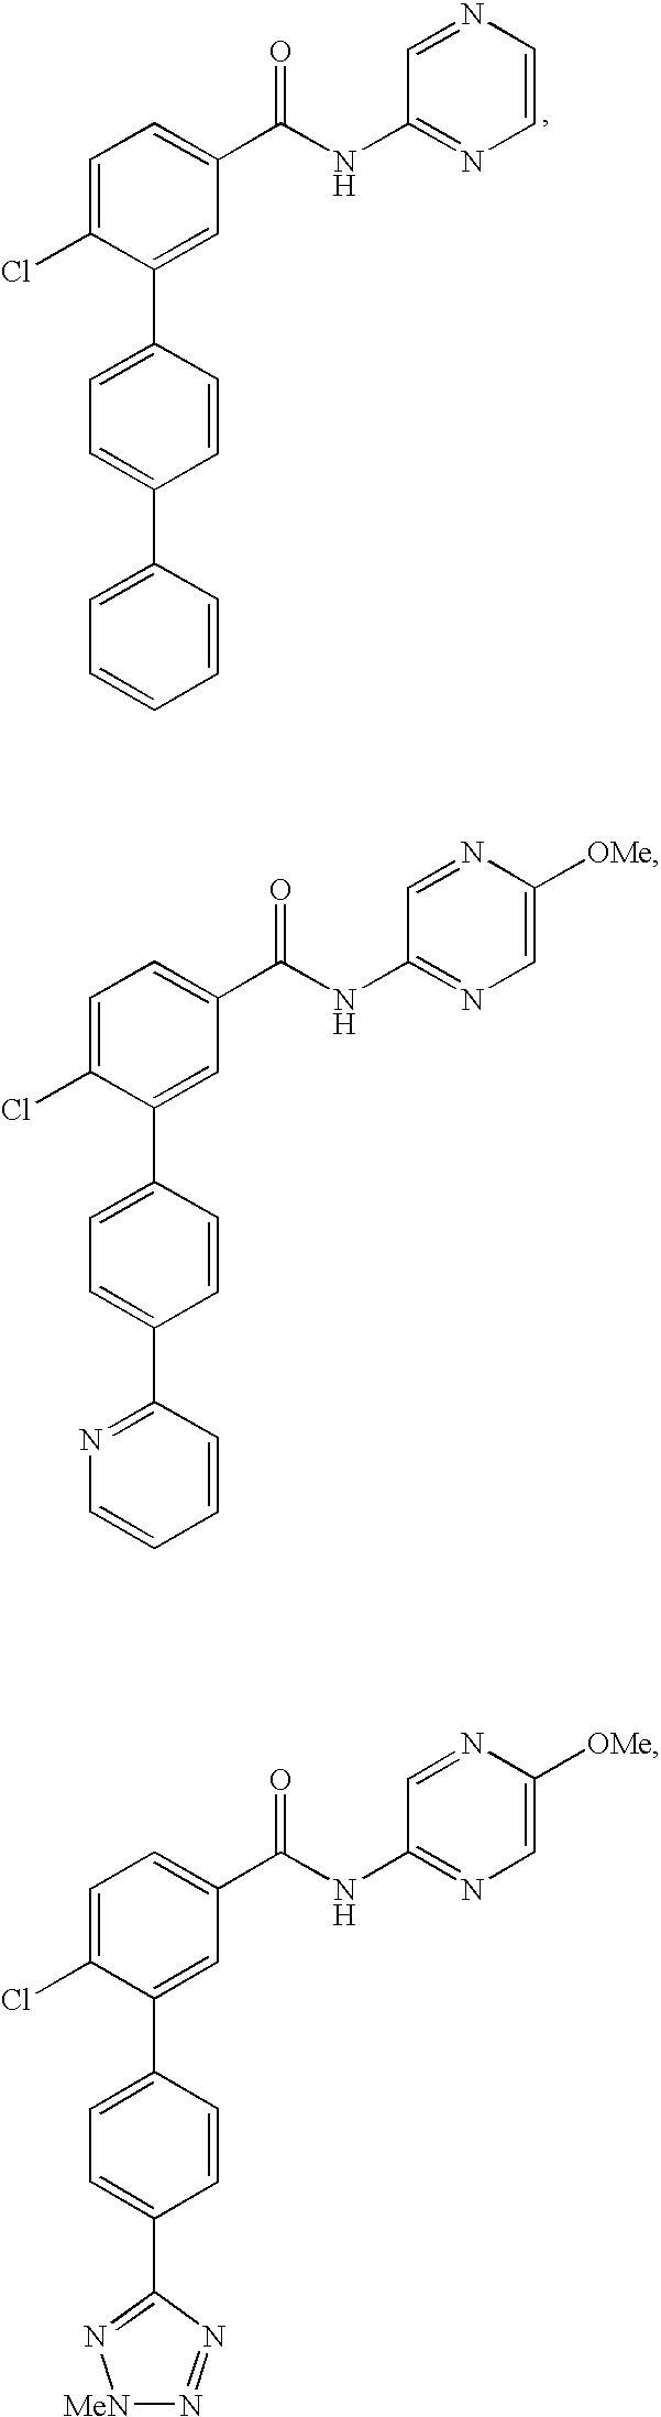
C1=C(Cl)C(C2=CC=C(C3=CC=CC=C3)C=C2)=CC(C(NC2=NC=CN=C2)=O)=C1.C1=C(Cl)C(C2=CC=C(C3=NC=CC=C3)C=C2)=CC(C(NC2=NC=C([OMe])N=C2)=O)=C1.C1=C(Cl)C(C2=CC=C(C3=N[MeN]N=N3)C=C2)=CC(C(NC2=NC=C([OMe])N=C2)=O)=C1
